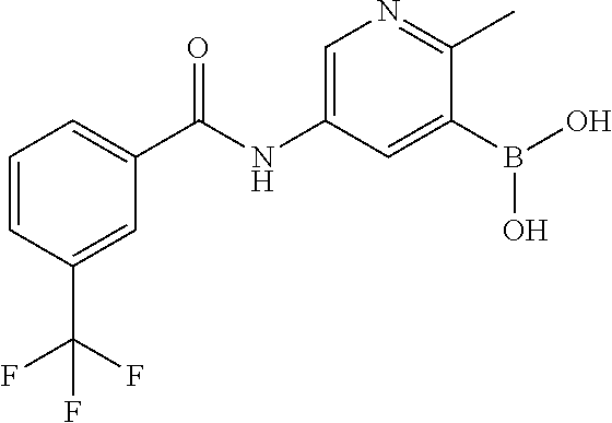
C1=C(NC(C2=CC=CC(C(F)(F)F)=C2)=O)C=C(B(O)O)C(C)=N1
